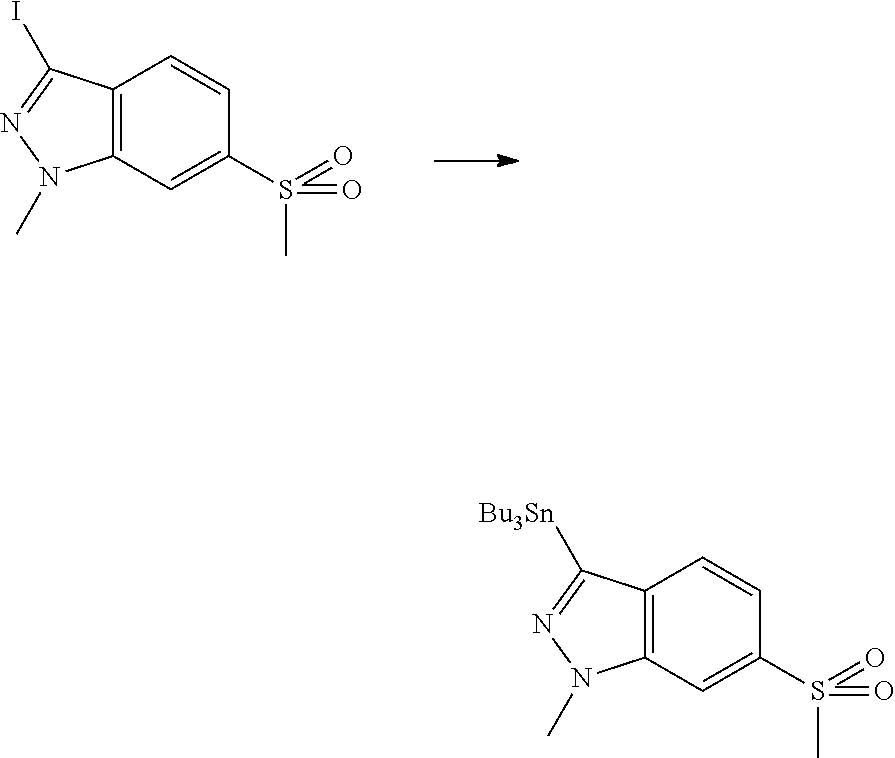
C12=C(C=C(S(=O)(C)=O)C=C1)N(C)N=C2I.C12=C(C=C(S(=O)(C)=O)C=C1)N(C)N=C2[Bu3Sn]
